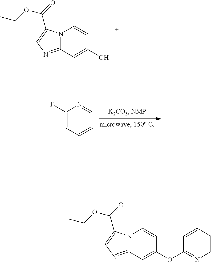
N12C(=NC=C1C(=O)OCC)C=C(O)C=C2.C1(F)=CC=CC=N1.N12C(=NC=C1C(=O)OCC)C=C(OC1=NC=CC=C1)C=C2
